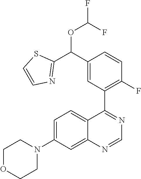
C12=CC(N3CCOCC3)=CC=C1C(C1=C(F)C=CC(C(C3=NC=CS3)OC(F)F)=C1)=NC=N2
